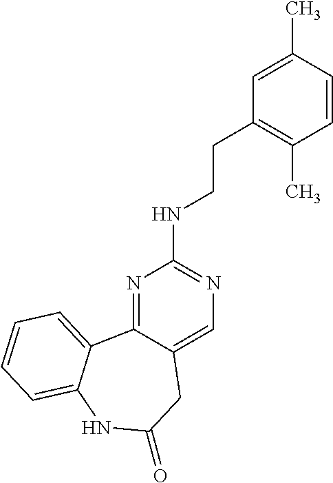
N1=C2C(=CN=C1NCCC1=C(C)C=CC(C)=C1)CC(=O)NC1=CC=CC=C21
